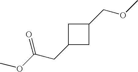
C1(CC(OC)=O)CC(COC)C1
